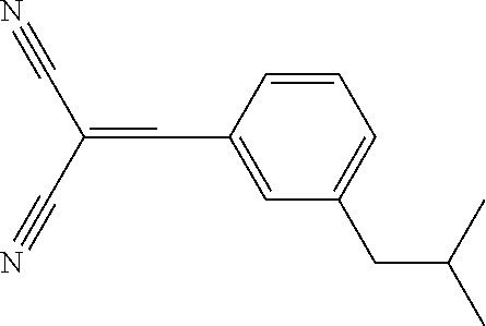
C1=CC(C=C(C#N)C#N)=CC(CC(C)C)=C1
